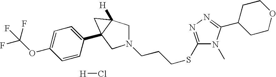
[H]Cl.N1(CCCSC2=NN=C(C3CCOCC3)N2C)CC2([H])C(C3=CC=C(OC(F)(F)F)C=C3)(C1)C2
